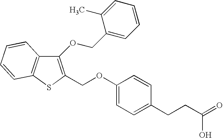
C1(OCC2=CC=CC=C2C)=C(COC2=CC=C(CCC(=O)O)C=C2)SC2=C1C=CC=C2
